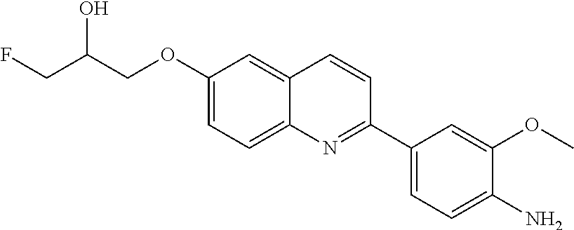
C1(OCC(CF)O)=CC=C2C(=C1)C=CC(C1=CC=C(N)C(OC)=C1)=N2
